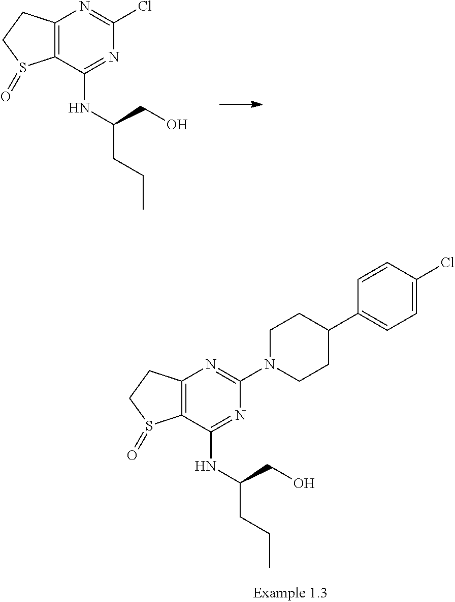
C12=C(C(NC(CCC)CO)=NC(Cl)=N1)S(=O)CC2.C12=C(C(NC(CCC)CO)=NC(N3CCC(C4=CC=C(Cl)C=C4)CC3)=N1)S(=O)CC2
